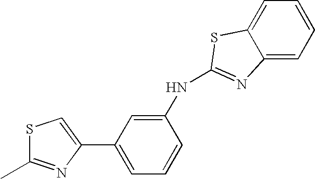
S1C(C)=NC(C2=CC=CC(NC3=NC4=CC=CC=C4S3)=C2)=C1
